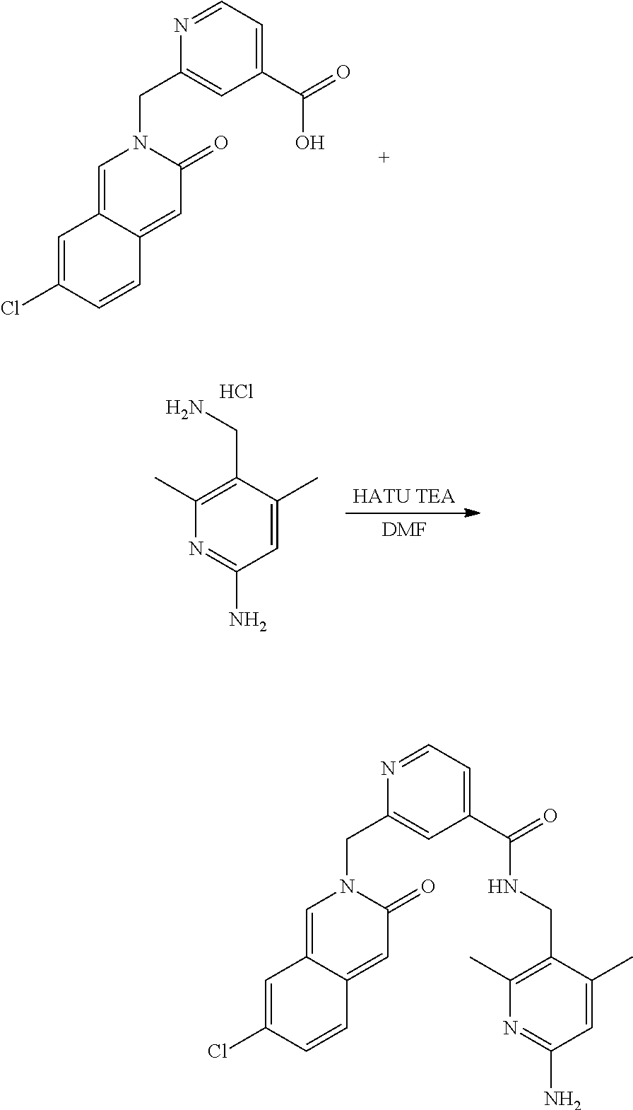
C12=CN(CC3=CC(C(=O)O)=CC=N3)C(=O)C=C1C=CC(Cl)=C2.C1(C)=CC(N)=NC(C)=C1CN.Cl.[HATU TEA].[DMF].C(C1=CC(C(=O)NCC2=C(C)N=C(N)C=C2C)=CC=N1)N1C(=O)C=C2C(=C1)C=C(Cl)C=C2
